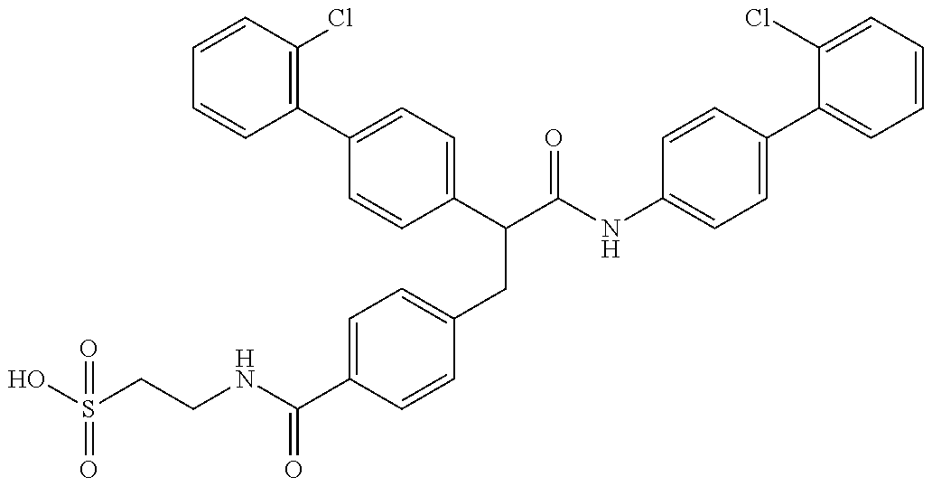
OS(CCNC(C1=CC=C(CC(C(NC2=CC=C(C3=CC=CC=C3Cl)C=C2)=O)C2=CC=C(C3=C(Cl)C=CC=C3)C=C2)C=C1)=O)(=O)=O
